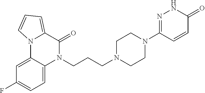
N1(CCCN2CCN(C3=NNC(=O)C=C3)CC2)C(=O)C2=CC=CN2C2=CC(F)=CC=C12
